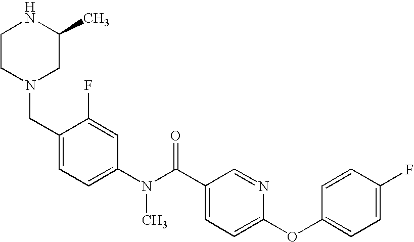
C1CN(CC2=CC=C(N(C(C3=CC=C(OC4=CC=C(F)C=C4)N=C3)=O)C)C=C2F)CC(C)N1
